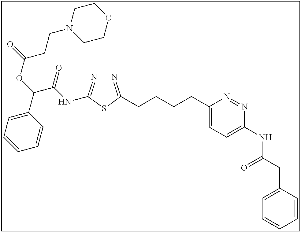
N1=C(CCCCC2=CC=C(NC(CC3=CC=CC=C3)=O)N=N2)SC(NC(C(OC(=O)CCN2CCOCC2)C2=CC=CC=C2)=O)=N1
